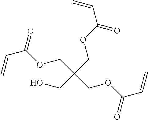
C(C(OCC(COC(C=C)=O)(CO)COC(C=C)=O)=O)=C
